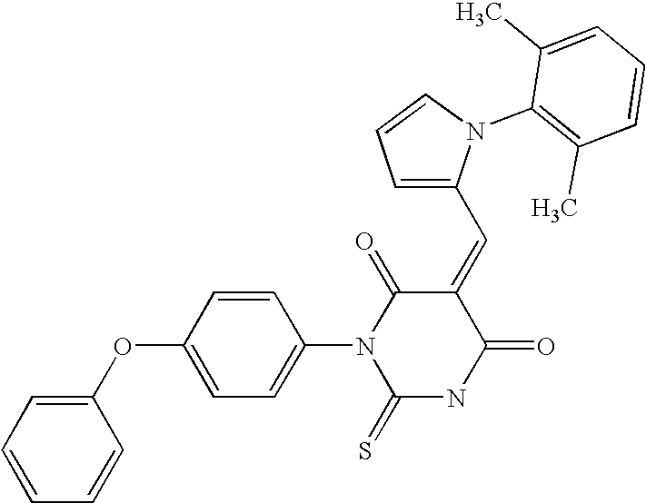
C1(OC2=CC=C(N3C(=S)NC(=O)C(=CC4=CC=CN4C4=C(C)C=CC=C4C)C3=O)C=C2)=CC=CC=C1
